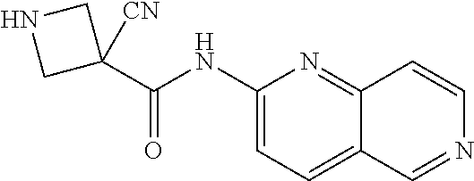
C1(NC(C2([CN])CNC2)=O)=CC=C2C(=N1)C=CN=C2
